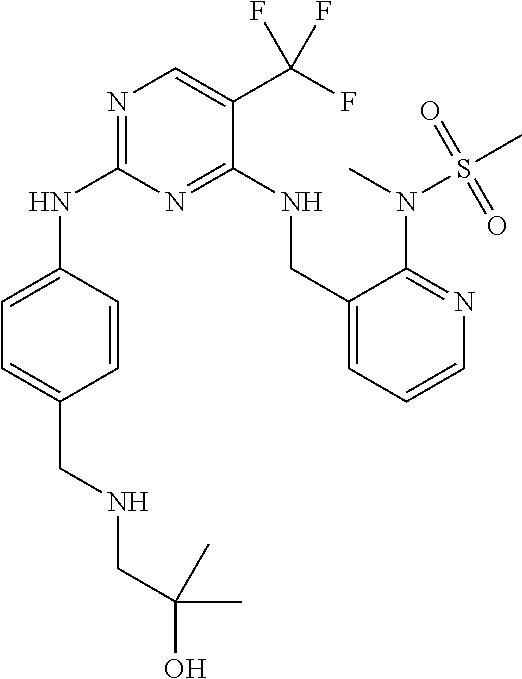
N(C1=NC=C(C(F)(F)F)C(NCC2=CC=CN=C2N(S(=O)(C)=O)C)=N1)C1=CC=C(CNCC(O)(C)C)C=C1
